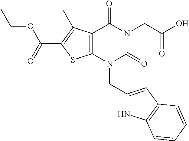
C12=C(N(CC3=CC4=C(N3)C=CC=C4)C(=O)N(CC(O)=O)C1=O)SC(C(=O)OCC)=C2C
